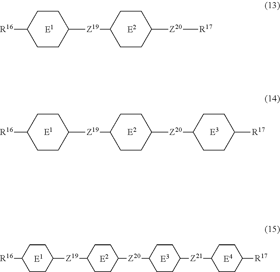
[R16]C1CCC([Z19]C2CCC([Z20][R17])CC2)CC1.[R16]C1CCC([Z19]C2CCC([Z20]C3CCC([R17])CC3)CC2)CC1.[R16]C1CCC([Z19]C2CCC([Z20]C3CCC([Z21]C4CCC([R17])CC4)CC3)CC2)CC1
